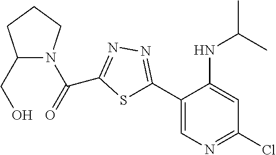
C1(CO)N(C(=O)C2=NN=C(C3=CN=C(Cl)C=C3NC(C)C)S2)CCC1
